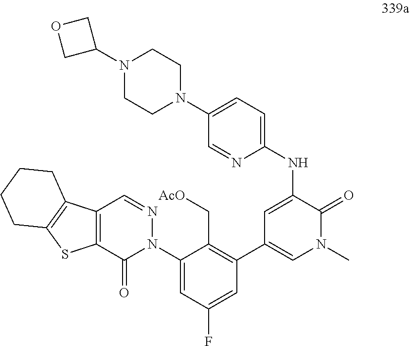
C1=C(NC2=CC=C(N3CCN(C4COC4)CC3)C=N2)C(=O)N(C)C=C1C1=C(C[AcO])C(N2N=CC3=C(C2=O)SC2=C3CCCC2)=CC(F)=C1
